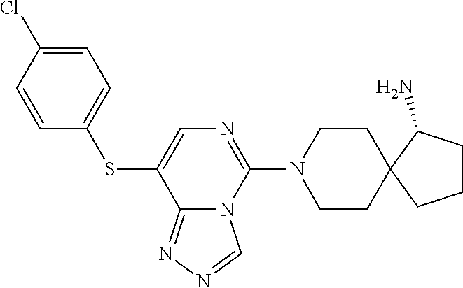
C1CN(C2=NC=C(SC3=CC=C(Cl)C=C3)C3=NN=CN23)CCC12C(N)CCC2
